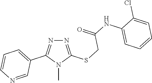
N1=C(SCC(NC2=CC=CC=C2Cl)=O)N(C)C(C2=CC=CN=C2)=N1
